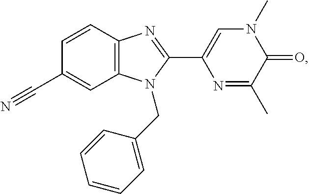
C1(C#N)=CC2=C(C=C1)N=C(C1=CN(C)C(=O)C(C)=N1)N2CC1=CC=CC=C1
